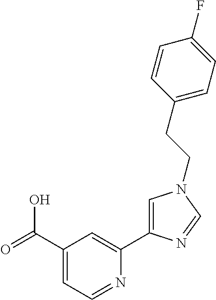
C1(C(=O)O)=CC=NC(C2=CN(CCC3=CC=C(F)C=C3)C=N2)=C1
